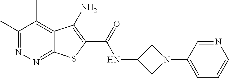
C1(C)=NN=C2C(=C1C)C(N)=C(C(=O)NC1CN(C3=CC=CN=C3)C1)S2
